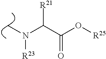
C(C(O[R25])=O)(N(C)[R23])[R21]
